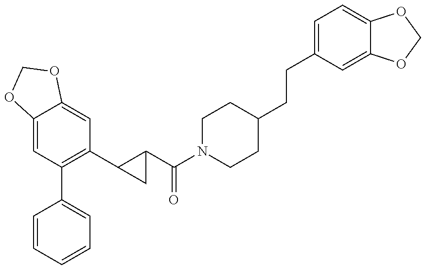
C1=CC=CC=C1C1=C(C2C(C(N3CCC(CCC4=CC=C5C(=C4)OCO5)CC3)=O)C2)C=C2C(=C1)OCO2
